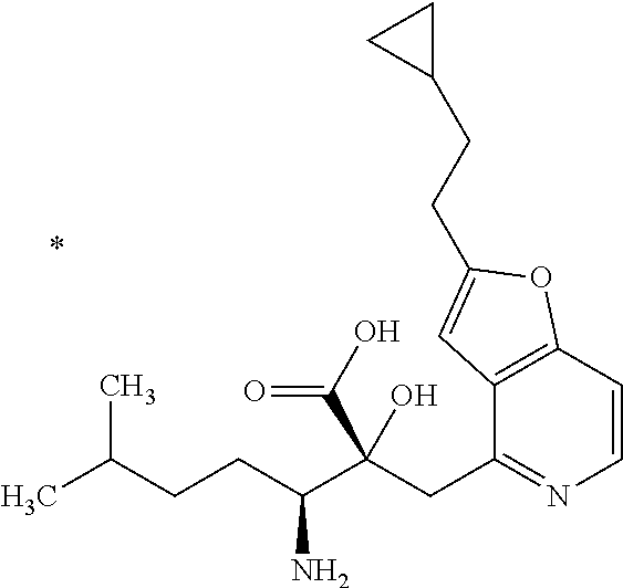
C1=CC2=C(C(CC(C(CCC(C)C)N)(C(O)=O)O)=N1)C=C(CCC1CC1)O2
